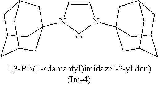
C1C2CC3CC(N4C=CN(C56CC7CC(CC(C5)C7)C6)C4)(CC1C3)C2
